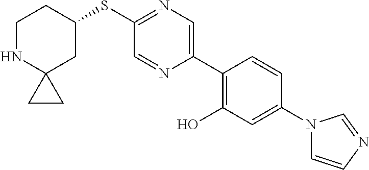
S(C1=NC=C(C2=C(O)C=C(N3C=CN=C3)C=C2)N=C1)C1CCNC2(C1)CC2
